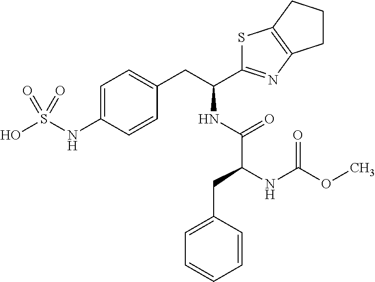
C1=C(NS(O)(=O)=O)C=CC(CC(NC(C(NC(OC)=O)CC2=CC=CC=C2)=O)C2=NC3=C(S2)CCC3)=C1
